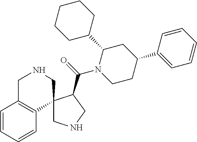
C1CCC(C2CC(C3=CC=CC=C3)CCN2C(=O)C2CNCC23C2=C(C=CC=C2)CNC3)CC1
